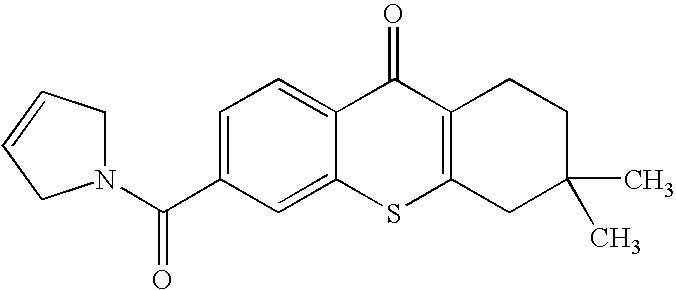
C1(C(N2CC=CC2)=O)=CC=C2C(=C1)SC1=C(C2=O)CCC(C)(C)C1
